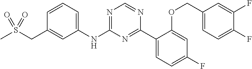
N1=C(NC2=CC=CC(CS(C)(=O)=O)=C2)N=C(C2=CC=C(F)C=C2OCC2=CC=C(F)C(F)=C2)N=C1
